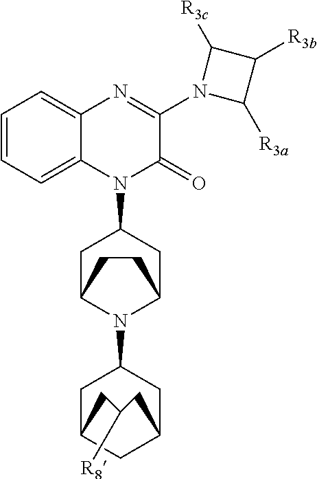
C1=CC=C2C(=C1)N=C(N1C([R3a])C([R3b])C1[R3c])C(=O)N2C1CC2N(C3CC4CC(C3)CC([R8])C4)C(C1)CC2
